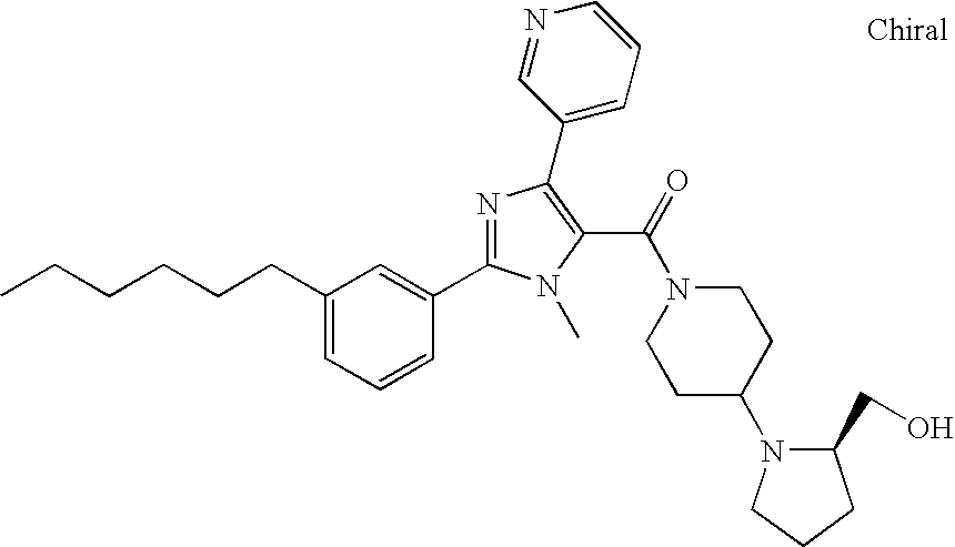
C1=C(CCCCCC)C=C(C2=NC(C3=CC=CN=C3)=C(C(=O)N3CCC(N4C(CO)CCC4)CC3)N2C)C=C1
